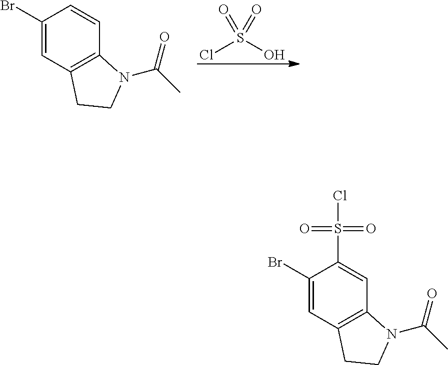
ClS(O)(=O)=O.C1(Br)=CC2=C(C=C1)N(C(C)=O)CC2.C1(Br)=CC2=C(C=C1S(Cl)(=O)=O)N(C(C)=O)CC2
